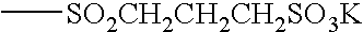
C[SO2CH2CH2CH2SO3K]
